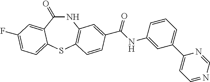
N1C(=O)C2=CC(F)=CC=C2SC2=C1C=C(C(NC1=CC(C3=CC=NC=N3)=CC=C1)=O)C=C2
